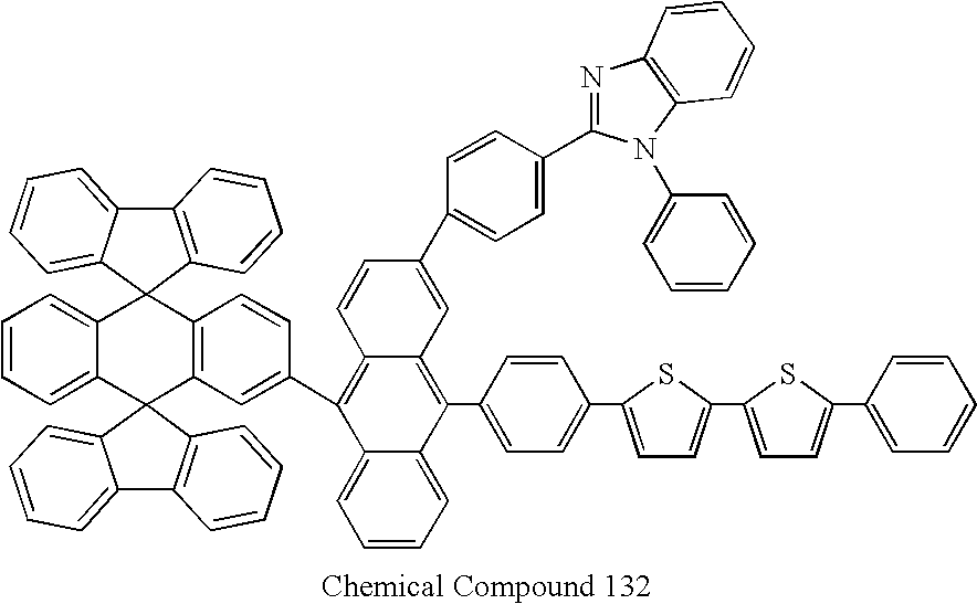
C12=CC=CC=C1C1(C3=C(C=CC(C4=C5C(=C(C6=CC=C(C7=CC=C(C8=CC=C(C9=CC=CC=C9)S8)S7)C=C6)C6=CC=CC=C46)C=C(C4=CC=C(C6=NC7=C(N6C6=CC=CC=C6)C=CC=C7)C=C4)C=C5)=C3)C23C2=CC=CC=C2C2=C3C=CC=C2)C2=C(C3=CC=CC=C31)C=CC=C2
